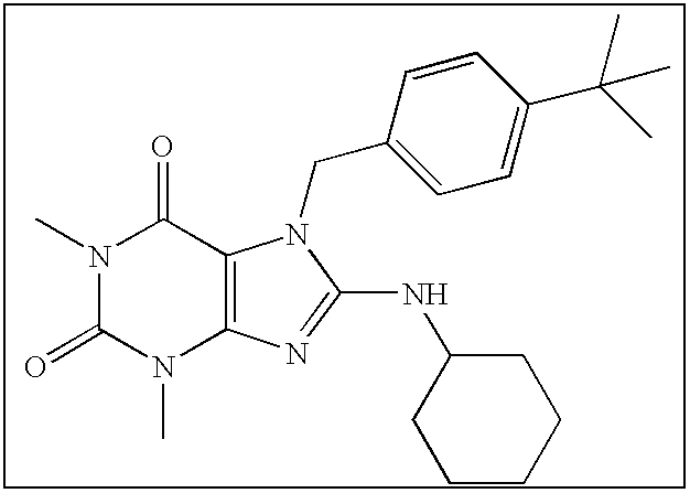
N1(C)C(=O)N(C)C2=C(C1=O)N(CC1=CC=C(C(C)(C)C)C=C1)C(NC1CCCCC1)=N2
